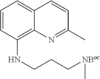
C1=CC(NCCC[NBoc]C)=C2C(=C1)C=CC(C)=N2
